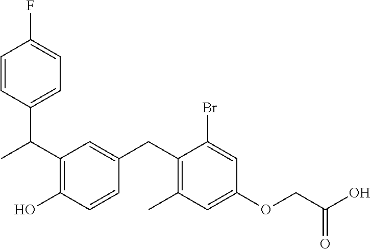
C(C1=C(O)C=CC(CC2=C(C)C=C(OCC(O)=O)C=C2Br)=C1)(C1=CC=C(F)C=C1)C
